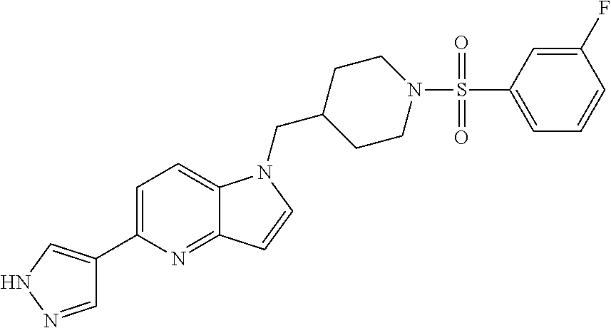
C1=NNC=C1C1=CC=C2C(=N1)C=CN2CC1CCN(S(C2=CC=CC(F)=C2)(=O)=O)CC1
